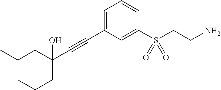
C(CC(C#CC1=CC=CC(S(CCN)(=O)=O)=C1)(O)CCC)C
